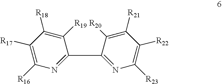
C1(C2=NC([R23])=C([R22])C([R21])=C2[R20])=NC([R16])=C([R17])C([R18])=C1[R19]
